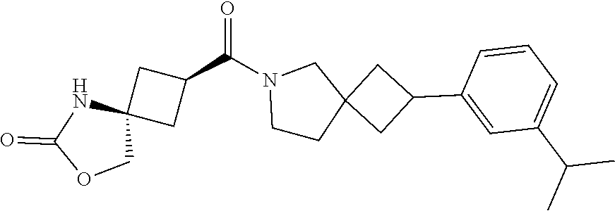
N1(C(C2CC3(C2)NC(=O)OC3)=O)CCC2(C1)CC(C1=CC(C(C)C)=CC=C1)C2
